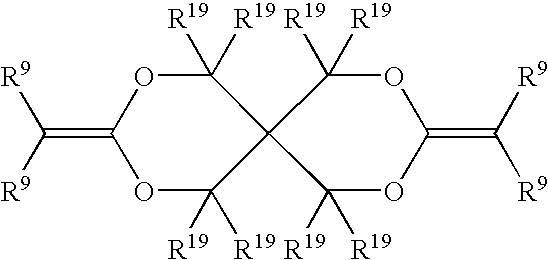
O1C([R19])([R19])C2(C([R19])([R19])OC1=C([R9])[R9])C([R19])([R19])OC(=C([R9])[R9])OC2([R19])[R19]
